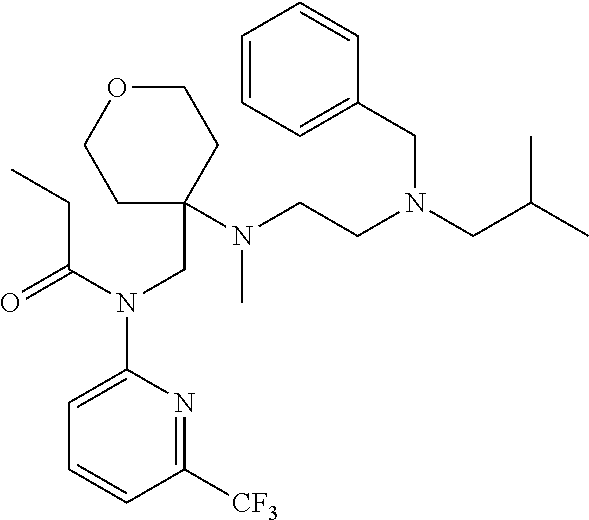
C1COCCC1(CN(C1=CC=CC([CF3])=N1)C(=O)CC)N(CCN(CC(C)C)CC1=CC=CC=C1)C
